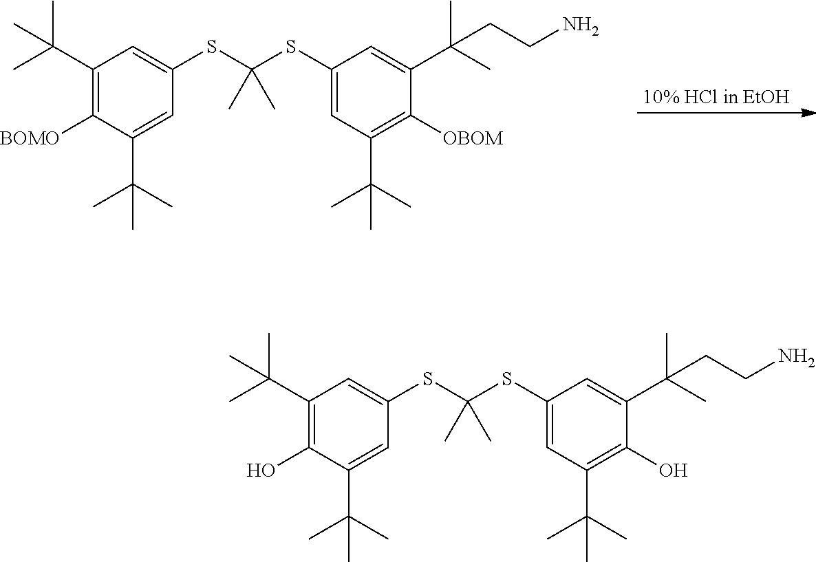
C1(C(C)(C)C)=C([BOMO])C(C(C)(C)C)=CC(SC(SC2=CC(C(C)(C)C)=C([OBOM])C(C(C)(C)CCN)=C2)(C)C)=C1.C1(C(C)(C)C)=C(O)C(C(C)(C)C)=CC(SC(SC2=CC(C(C)(C)C)=C(O)C(C(C)(C)CCN)=C2)(C)C)=C1
